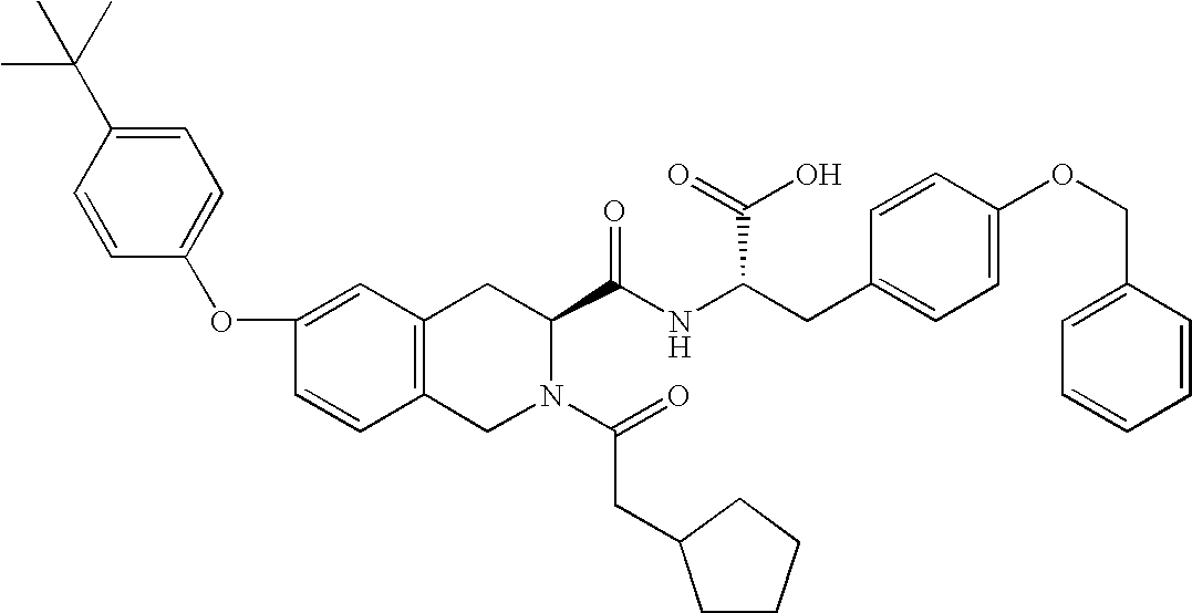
C12=C(CN(C(=O)CC3CCCC3)C(C(NC(C(O)=O)CC3=CC=C(OCC4=CC=CC=C4)C=C3)=O)C1)C=CC(OC1=CC=C(C(C)(C)C)C=C1)=C2
